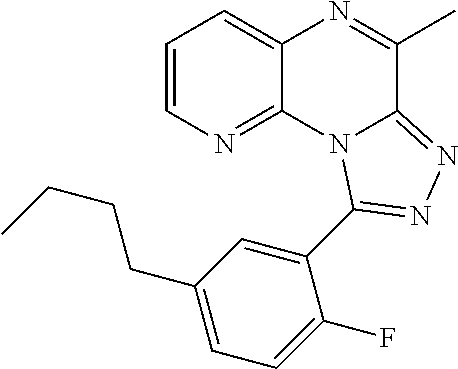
C1=CN=C2C(=C1)N=C(C)C1=NN=C(C3=CC(CCCC)=CC=C3F)N21
